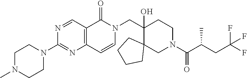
C12=C(C(=O)N(CC3(O)C4(CN(C(C(CC(F)(F)F)C)=O)CC3)CCCC4)C=C1)C=NC(N1CCN(C)CC1)=N2
